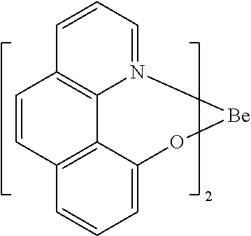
C12=C3C=CC=C1O[Be]N1=CC=CC(=C21)C=C3
